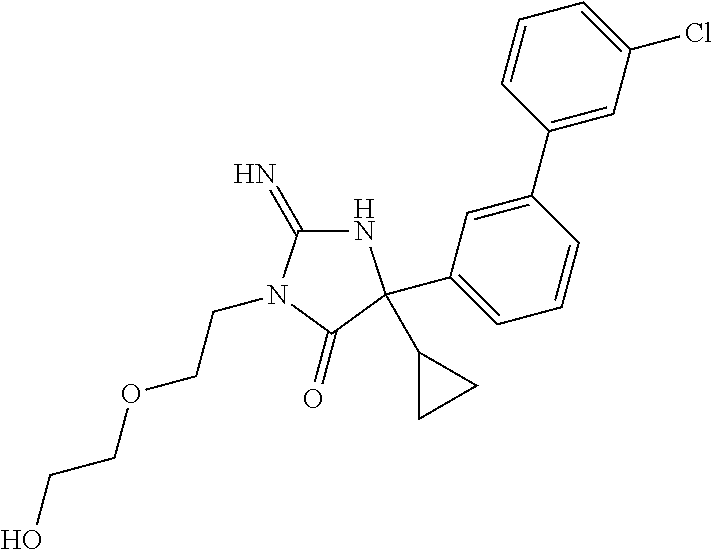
N1C(=N)N(CCOCCO)C(=O)C1(C1CC1)C1=CC=CC(C2=CC(Cl)=CC=C2)=C1
